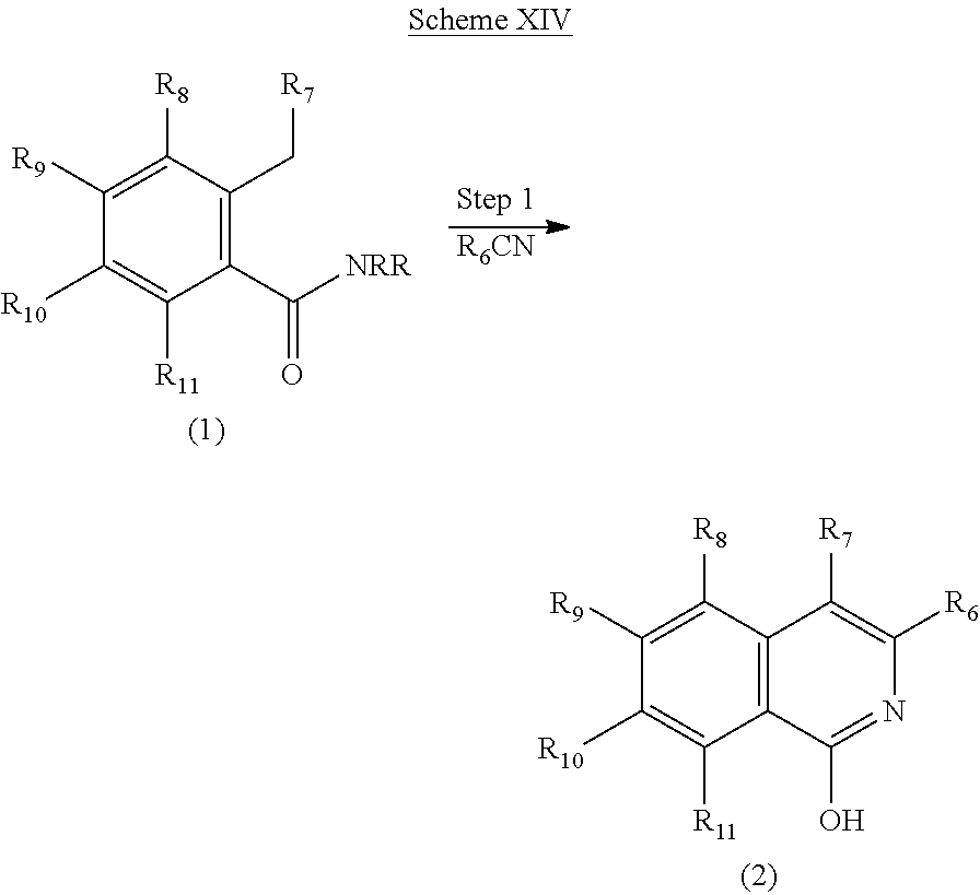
C1([R8])=C([R9])C([R10])=C([R11])C2=C1C([R7])=C([R6])N=C2O.C1([R8])=C([R9])C([R10])=C([R11])C(C(=O)[NRR])=C1C[R7].[R6CN]
